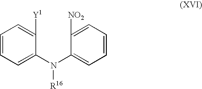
C1=CC=C(N(C2=CC=CC=C2[NO2])[R16])C([Y1])=C1
